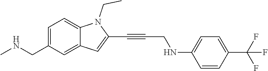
CNCC1=CC=C2C(=C1)C=C(C#CCNC1=CC=C(C(F)(F)F)C=C1)N2CC
